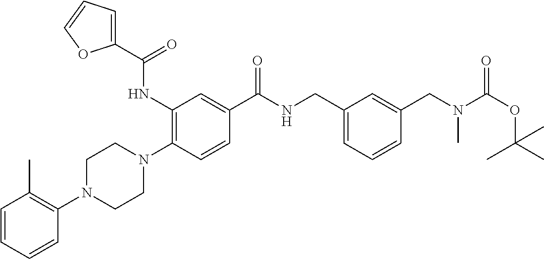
C1=CC=CC(N2CCN(C3=C(NC(C4=CC=CO4)=O)C=C(C(NCC4=CC=CC(CN(C(OC(C)(C)C)=O)C)=C4)=O)C=C3)CC2)=C1C
